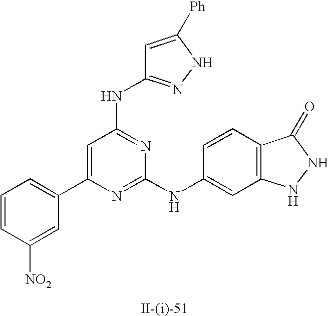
C1=C(C2=CC=CC([NO2])=C2)N=C(NC2=CC3=C(C=C2)C(=O)NN3)N=C1NC1=NNC([Ph])=C1
